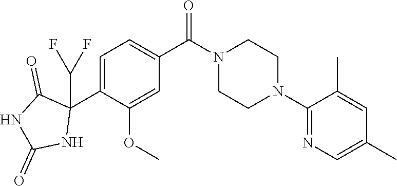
C1=C(C2(C(F)F)C(=O)NC(=O)N2)C(OC)=CC(C(N2CCN(C3=NC=C(C)C=C3C)CC2)=O)=C1
